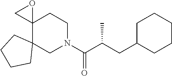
C12(C3(CN(C(C(CC4CCCCC4)C)=O)CC1)CCCC3)OC2
